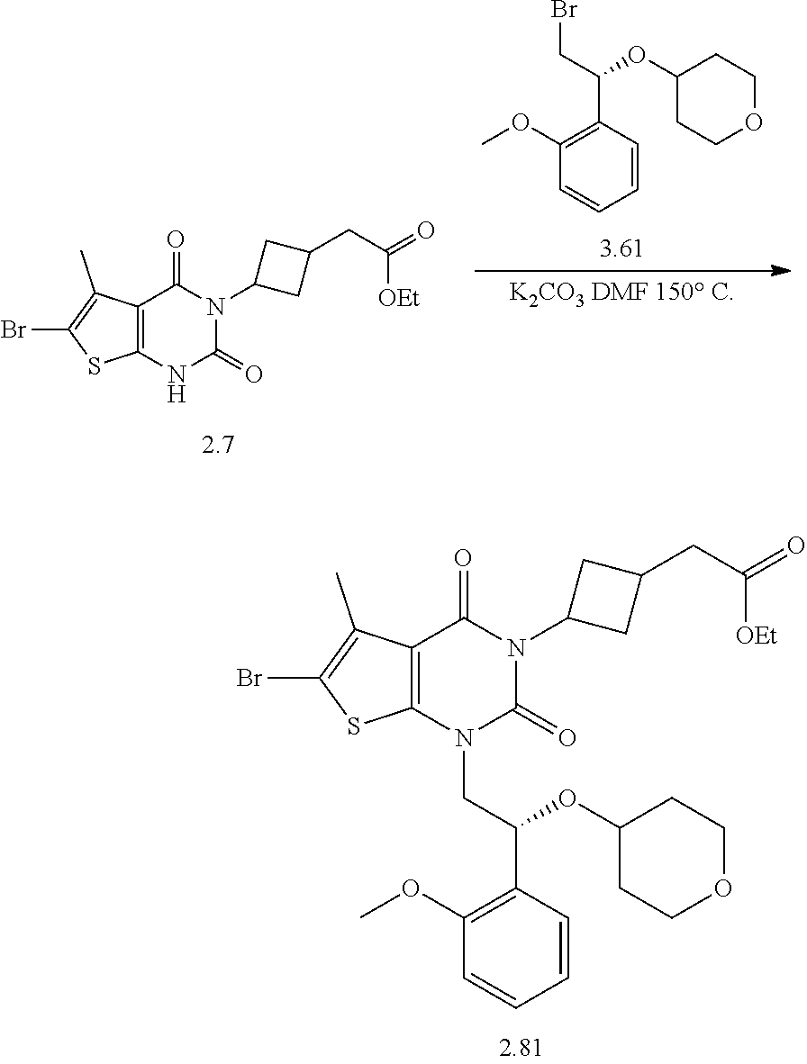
C12=C(N(CC(C3=C(OC)C=CC=C3)OC3CCOCC3)C(=O)N(C3CC(CC(=O)[OEt])C3)C1=O)SC(Br)=C2C.C12=C(NC(=O)N(C3CC(CC(=O)[OEt])C3)C1=O)SC(Br)=C2C.C1=CC(C(CBr)OC2CCOCC2)=C(OC)C=C1
